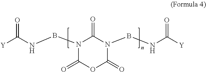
N1(BNC([Y])=O)C(=O)OC(=O)N(BNC([Y])=O)C1=O
